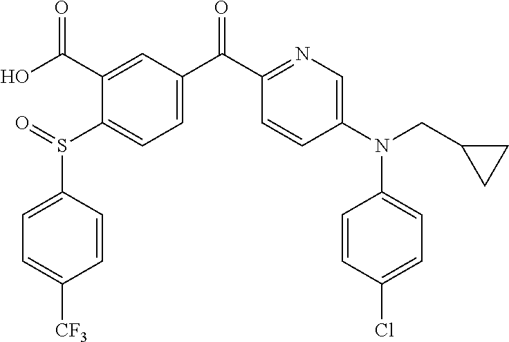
C1=C(S(C2=CC=C(C(C3=NC=C(N(C4=CC=C(Cl)C=C4)CC4CC4)C=C3)=O)C=C2C(O)=O)=O)C=CC([CF3])=C1
